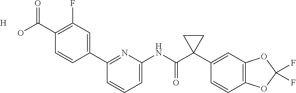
C1(C2=CC(F)=C(C(O)=O)C=C2)=NC(NC(C2(C3=CC4=C(C=C3)OC(F)(F)O4)CC2)=O)=CC=C1.[H]
